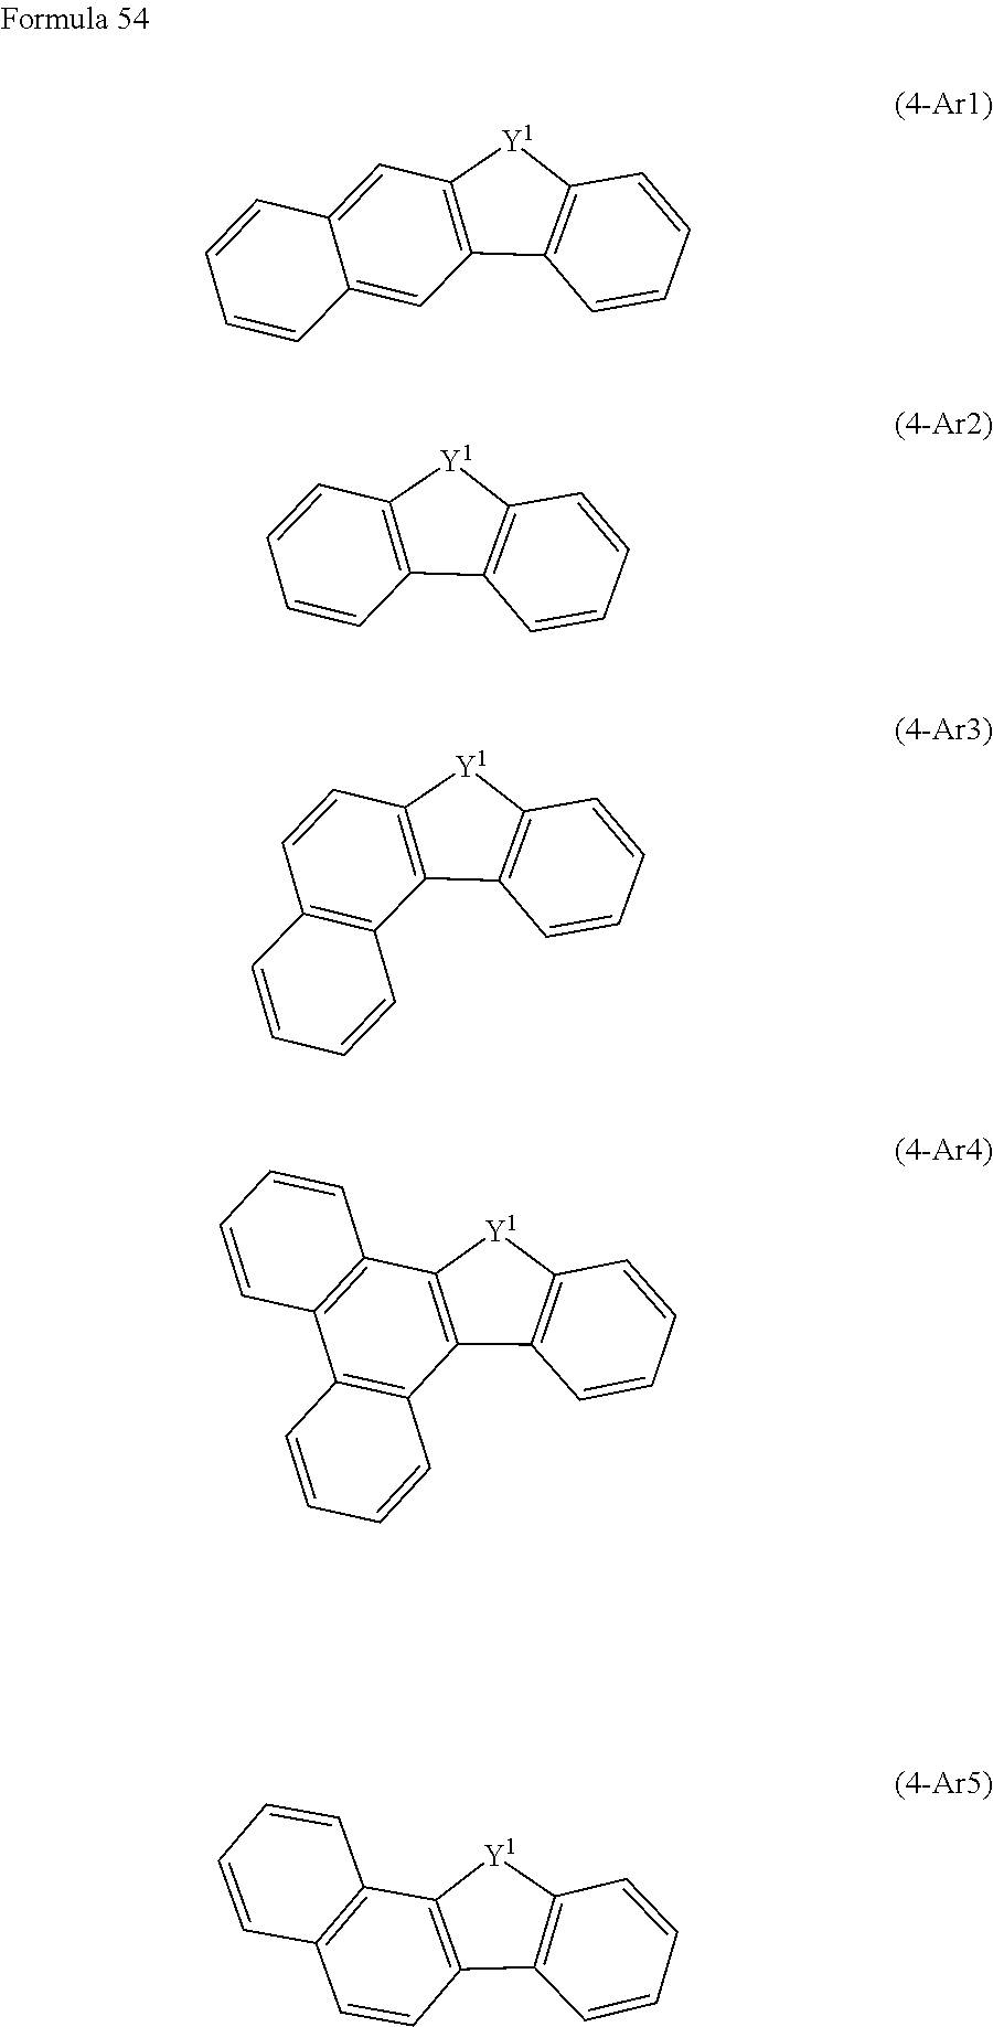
C12=C(C3=C([Y1]1)C=C1C=CC=CC1=C3)C=CC=C2.C12=C(C=CC=C1)C1=C([Y1]2)C=CC=C1.C1=CC=CC2=C1[Y1]C1=C2C2=C(C=C1)C=CC=C2.C1=CC=CC2=C1[Y1]C1=C2C2=C(C3=C1C=CC=C3)C=CC=C2.C1=CC2=C(C3=C1C1=C([Y1]3)C=CC=C1)C=CC=C2
